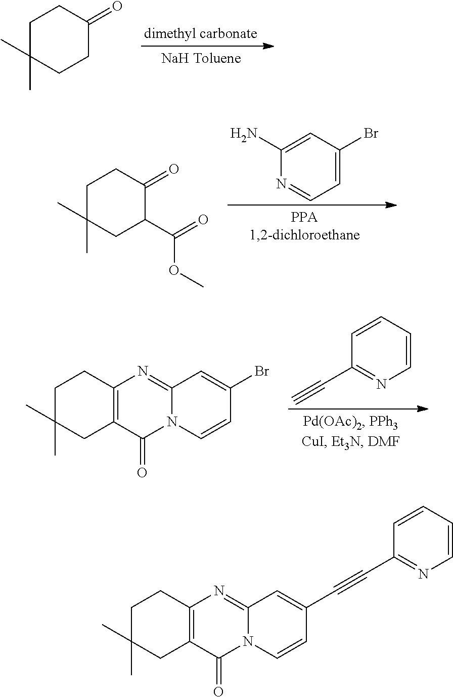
C1=CC=CN=C1C#C.C1C(C)(C)CC2=C(C1)N=C1N(C2=O)C=CC(Br)=C1.C1(N)=CC(Br)=CC=N1.C1C(C)(C)CC(C(OC)=O)C(=O)C1.C1C(C)(C)CCC(=O)C1.C1C(C)(C)CC2=C(C1)N=C1N(C2=O)C=CC(C#CC2=NC=CC=C2)=C1
